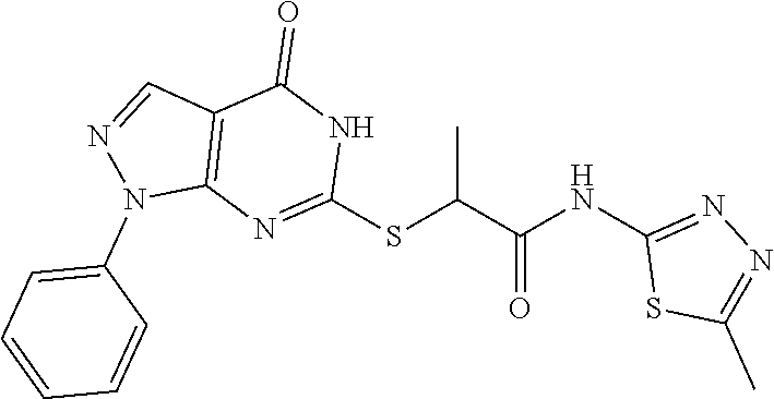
C1(SC(C(NC2=NN=C(C)S2)=O)C)=NC2=C(C=NN2C2=CC=CC=C2)C(=O)N1
